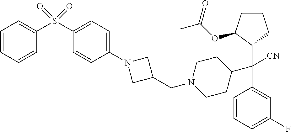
C1=CC=C(F)C=C1C(C1CCN(CC2CN(C3=CC=C(S(C4=CC=CC=C4)(=O)=O)C=C3)C2)CC1)([CN])C1C(OC(C)=O)CCC1
